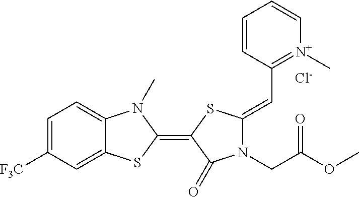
[Cl-].C1=C([F3C])C=C2C(=C1)N(C)C(=C1SC(=CC3=[N+](C)C=CC=C3)N(CC(OC)=O)C1=O)S2
